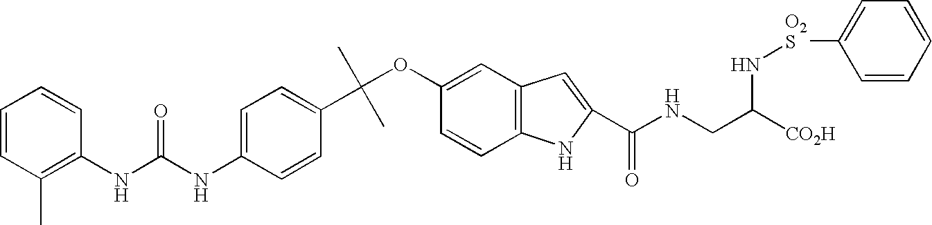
C1(C(C)(C)OC2=CC3=C(C=C2)NC(C(NCC([CO2H])N[O2S]C2=CC=CC=C2)=O)=C3)=CC=C(NC(NC2=C(C)C=CC=C2)=O)C=C1
